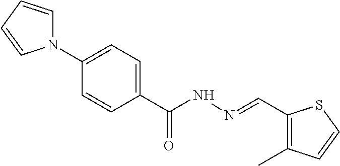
C1(N2C=CC=C2)=CC=C(C(NN=CC2=C(C)C=CS2)=O)C=C1
